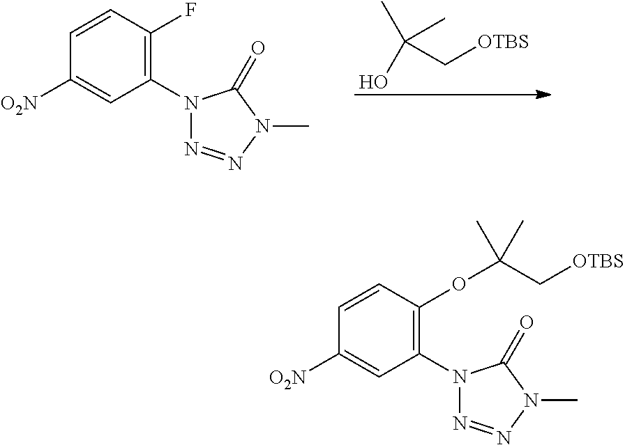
OC(C)(C)C[OTBS].C1(N2N=NN(C)C2=O)=C(F)C=CC([O2N])=C1.C1(N2N=NN(C)C2=O)=C(OC(C)(C)C[OTBS])C=CC([O2N])=C1
